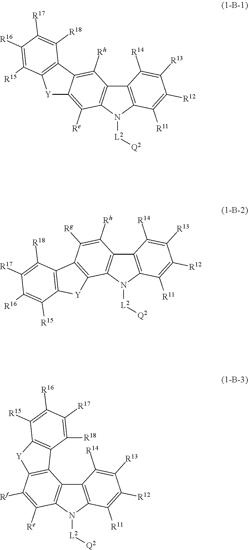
C12=C(N([L2][Q2])C3=C1C([Rh])=C1C(=C3[Re])[Y]C3=C1C([R18])=C([R17])C([R16])=C3[R15])C([R11])=C([R12])C([R13])=C2[R14].C12=C(N([L2][Q2])C3=C1C([Rh])=C([Rg])C1=C3[Y]C3=C1C([R18])=C([R17])C([R16])=C3[R15])C([R11])=C([R12])C([R13])=C2[R14].C12=C(N([L2][Q2])C3=C1C1=C(C([Rf])=C3[Re])[Y]C3=C1C([R18])=C([R17])C([R16])=C3[R15])C([R11])=C([R12])C([R13])=C2[R14]
